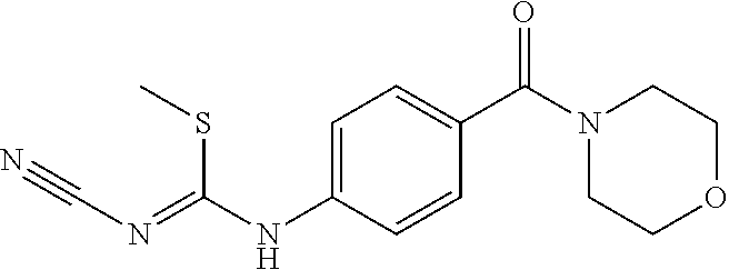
C1=C(NC(SC)=NC#N)C=CC(C(=O)N2CCOCC2)=C1
